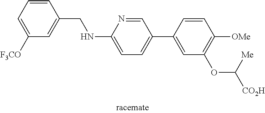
C1=CC(CNC2=CC=C(C3=CC(OC([CO2H])[Me])=C([OMe])C=C3)C=N2)=CC([F3CO])=C1
